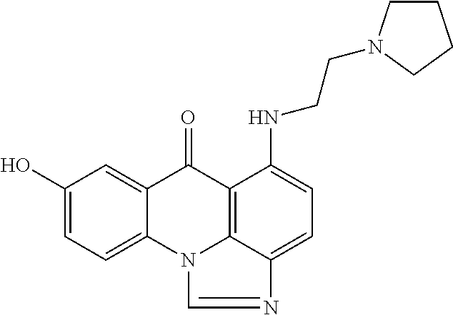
C1=C2C(=CC=C1O)N1C3=C(C2=O)C(NCCN2CCCC2)=CC=C3N=C1
